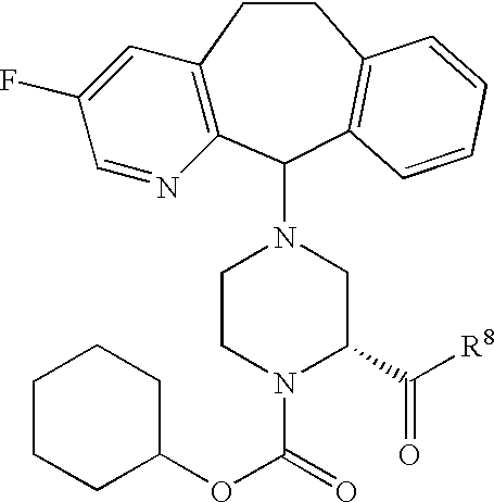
C12=C(C(N3CCN(C(=O)OC4CCCCC4)C(C([R8])=O)C3)C3=C(CC1)C=CC=C3)N=CC(F)=C2
